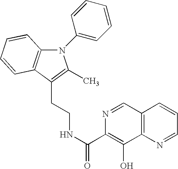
C1(CCNC(=O)C2=C(O)C3=C(C=N2)C=CC=N3)=C(C)N(C2=CC=CC=C2)C2=C1C=CC=C2
